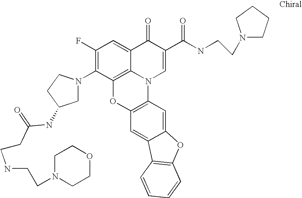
C1(F)=C(N2CC(NC(CCNCCN3CCOCC3)=O)CC2)C2=C3C(=C1)C(=O)C(C(NCCN1CCCC1)=O)=CN3C1=C(O2)C=C2C(=C1)OC1=C2C=CC=C1
